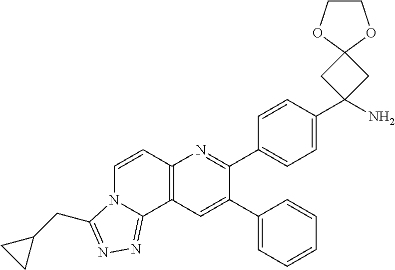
C1(C2=CC3=C(N=C2C2=CC=C(C4(N)CC5(C4)OCCO5)C=C2)C=CN2C3=NN=C2CC2CC2)=CC=CC=C1
